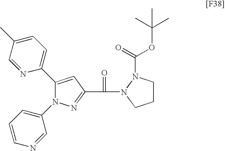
C1(C2=CC=C(C)C=N2)=CC(C(=O)N2N(C(OC(C)(C)C)=O)CCC2)=NN1C1=CC=CN=C1
